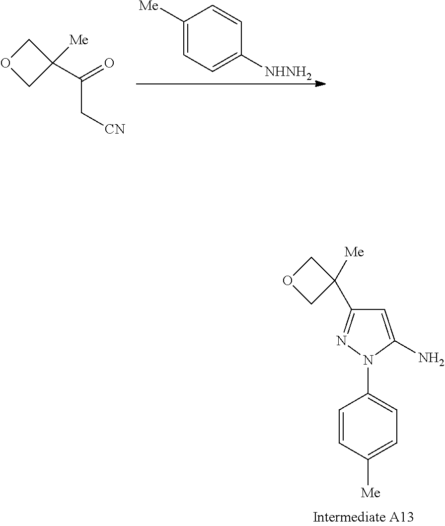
[Me]C1=CC=C([NHNH2])C=C1.C1(C(=O)C[CN])([Me])COC1.C1=CC([Me])=CC=C1N1C(N)=CC(C2([Me])COC2)=N1
